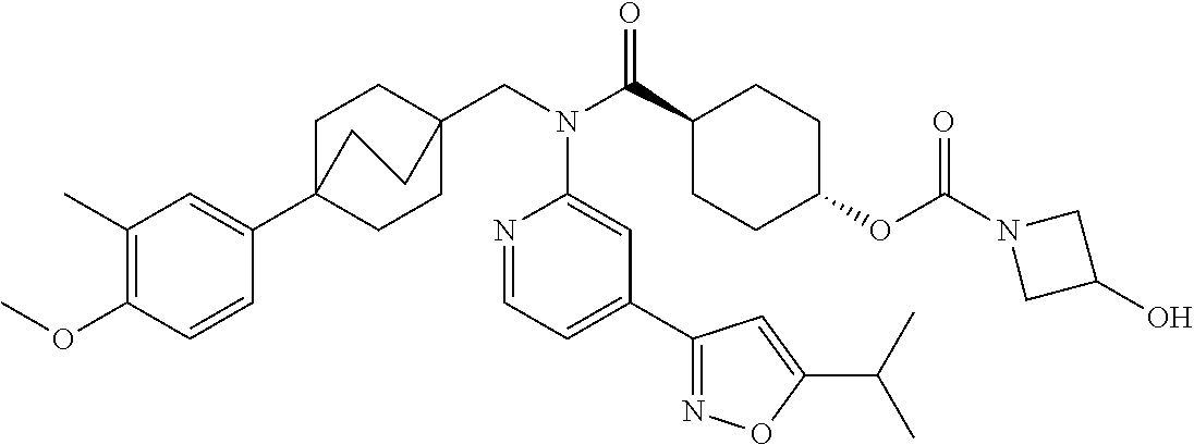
C1(C)=C(OC)C=CC(C23CCC(CN(C(C4CCC(OC(N5CC(O)C5)=O)CC4)=O)C4=CC(C5=NOC(C(C)C)=C5)=CC=N4)(CC2)CC3)=C1
